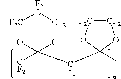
[F2C]1OC([CF2]C)([CF2]C2(C)O[F2C][CF2]O2)O[CF2][F2C]1
